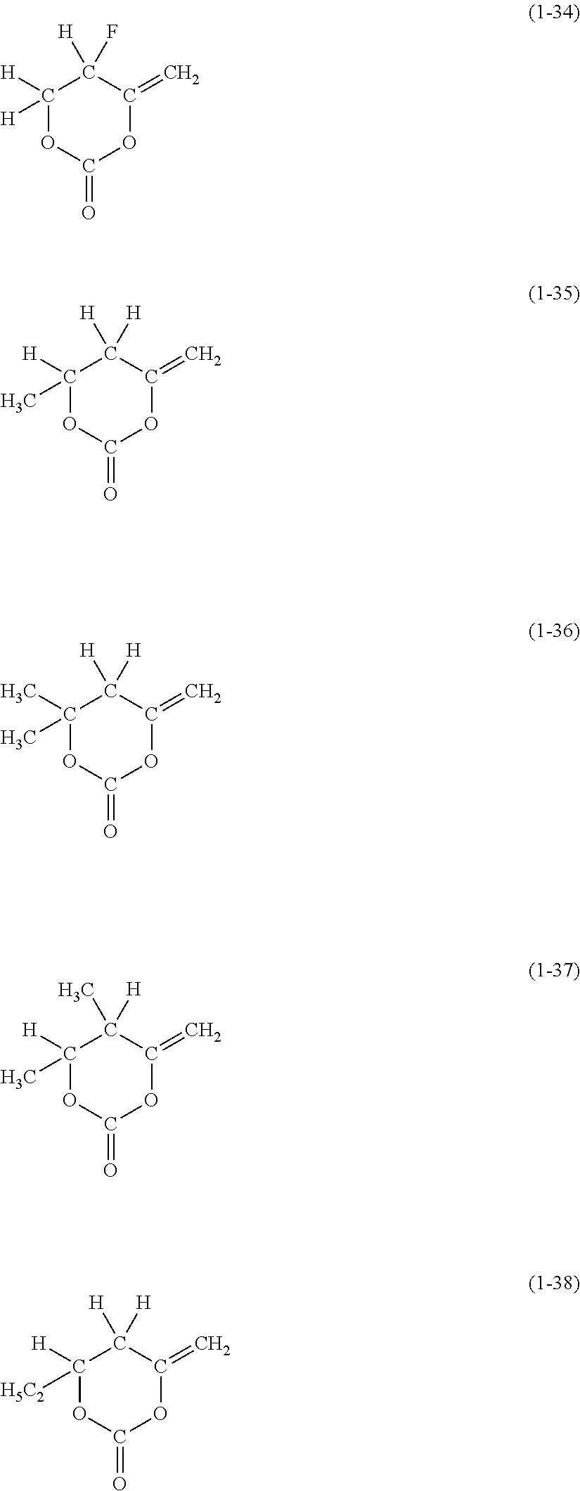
C1([H])([H])OC(=O)OC(=C)C1([H])F.C1([H])(C)OC(=O)OC(=C)C1([H])[H].C1(C)(C)OC(=O)OC(=C)C1([H])[H].C1([H])(C)OC(=O)OC(=C)C1(C)[H].C1([H])([H5C2])OC(=O)OC(=C)C1([H])[H]
